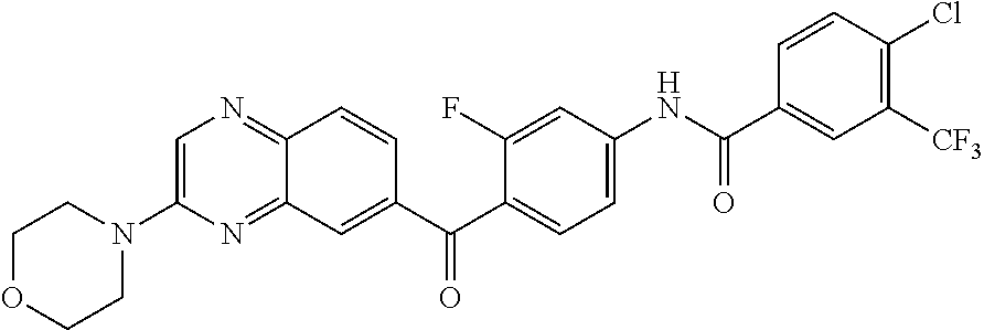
C1=C(N2CCOCC2)N=C2C(=N1)C=CC(C(C1=CC=C(NC(C3=CC([CF3])=C(Cl)C=C3)=O)C=C1F)=O)=C2
